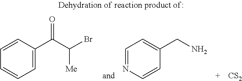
[CS2].C1=CC(C(C(Br)[Me])=O)=CC=C1.C1=NC=CC(CN)=C1
